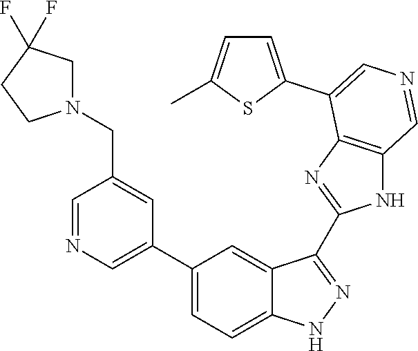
C1(C2=CN=CC(CN3CC(F)(F)CC3)=C2)=CC=C2C(=C1)C(C1=NC3=C(N1)C=NC=C3C1=CC=C(C)S1)=NN2
